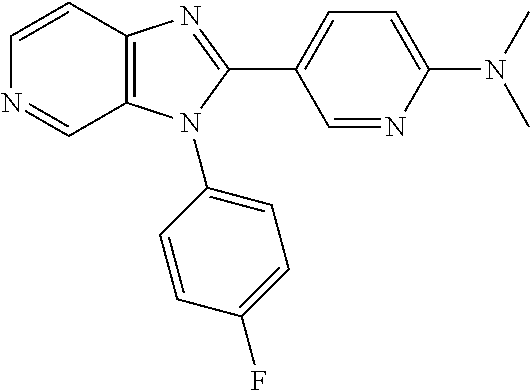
C1=CC2=C(C=N1)N(C1=CC=C(F)C=C1)C(C1=CC=C(N(C)C)N=C1)=N2
